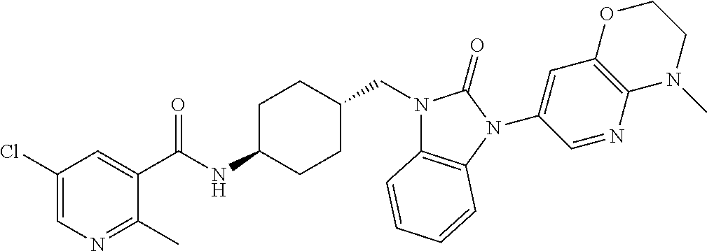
C1(Cl)=CN=C(C)C(C(NC2CCC(CN3C4=C(N(C5=CC6=C(N=C5)N(C)CCO6)C3=O)C=CC=C4)CC2)=O)=C1
